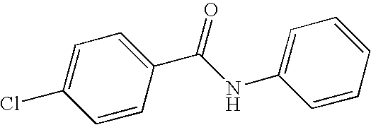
C1=CC(C(NC2=CC=CC=C2)=O)=CC=C1Cl
